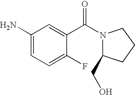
O=C(C1=CC(N)=CC=C1F)N1C(CO)CCC1
